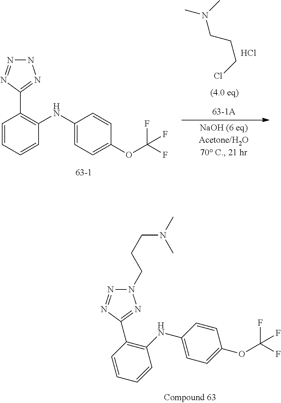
C1=CC=CC(NC2=CC=C(OC(F)(F)F)C=C2)=C1C1=NNN=N1.ClCCCN(C)C.Cl.N1=NC(C2=C(NC3=CC=C(OC(F)(F)F)C=C3)C=CC=C2)=NN1CCCN(C)C
